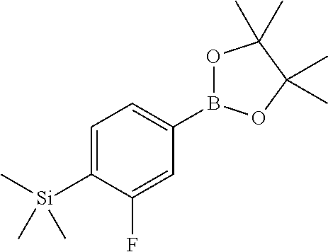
C1=C([Si](C)(C)C)C(F)=CC(B2OC(C)(C)C(C)(C)O2)=C1
